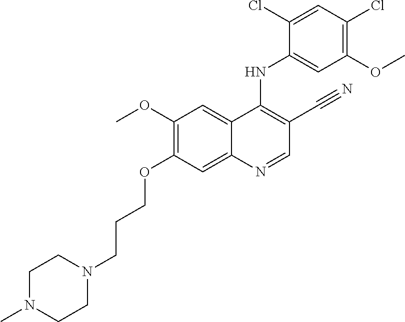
C1=C(Cl)C(NC2=C(C#N)C=NC3=CC(OCCCN4CCN(C)CC4)=C(OC)C=C23)=CC(OC)=C1Cl
